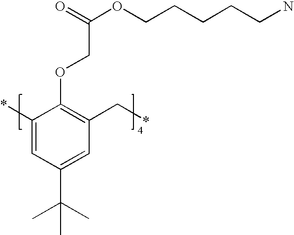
C1(*)=CC(C(C)(C)C)=CC(C*)=C1OCC(OCCCCCN)=O
